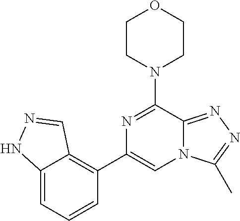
N12C(=NN=C1C)C(N1CCOCC1)=NC(C1=C3C(=CC=C1)NN=C3)=C2
